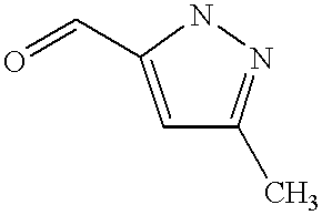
C1=C(C=O)NN=C1C
